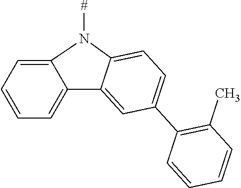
C1=C2C(=CC=C1)C1=CC(C3=C(C)C=CC=C3)=CC=C1N2[#]
